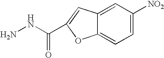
NNC(=O)C1=CC2=CC([NO2])=CC=C2O1
